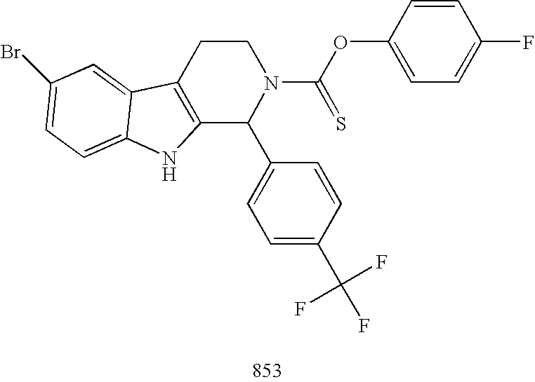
C12=C(CCN(C(OC3=CC=C(F)C=C3)=S)C1C1=CC=C(C(F)(F)F)C=C1)C1=CC(Br)=CC=C1N2
